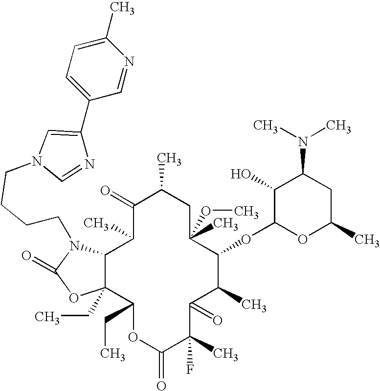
C12C(CC)(C(CC)OC(=O)C(C)(F)C(=O)C(C)C(OC3OC(C)CC(N(C)C)C3O)C(C)(OC)CC(C)C(=O)C1C)OC(=O)N2CCCCN1C=NC(C2=CC=C(C)N=C2)=C1
